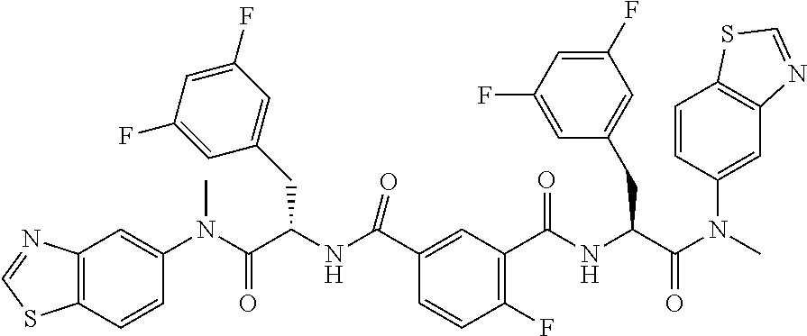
C1(N(C(C(NC(C2=CC(C(NC(C(N(C)C3=CC4=C(C=C3)SC=N4)=O)CC3=CC(F)=CC(F)=C3)=O)=C(F)C=C2)=O)CC2=CC(F)=CC(F)=C2)=O)C)=CC2=C(C=C1)SC=N2
